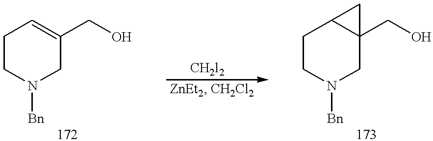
C1CN([Bn])CC(CO)=C1.C1CN([Bn])CC2(CO)C1C2
